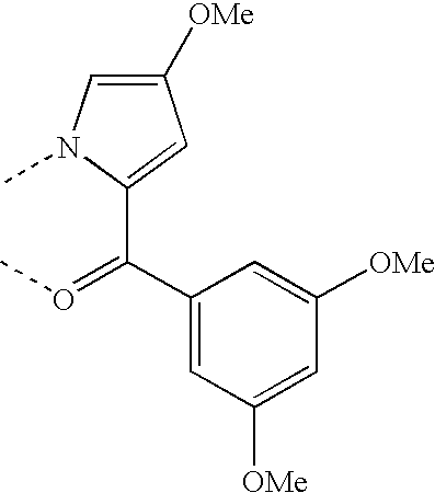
C1([OMe])=CN(C)C(C(C2=CC([OMe])=CC([OMe])=C2)=OC)=C1
